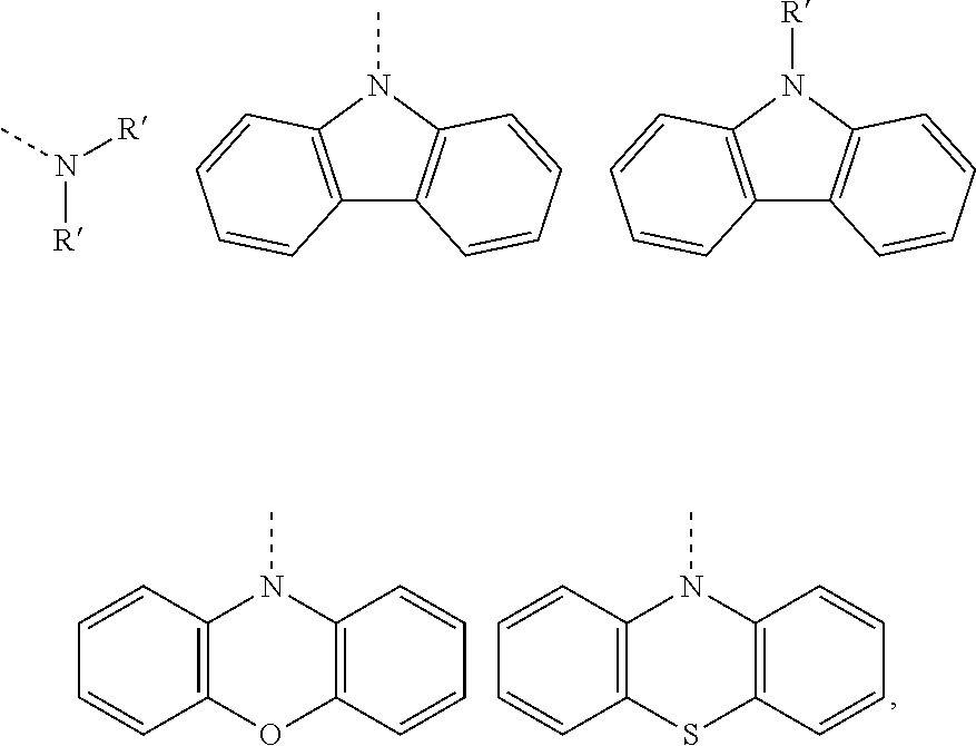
CN([R])[R].C12=C(N(C)C3=C1C=CC=C3)C=CC=C2.C12=C(N([R])C3=C1C=CC=C3)C=CC=C2.C12=C(C=CC=C1)N(C)C1=C(O2)C=CC=C1.C12=C(C=CC=C1)N(C)C1=C(S2)C=CC=C1
